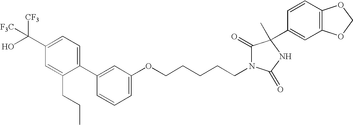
C(CCCCOC1=CC=CC(C2=CC=C(C(O)([CF3])[F3C])C=C2CCC)=C1)N1C(=O)C(C)(C2=CC3=C(C=C2)OCO3)NC1=O
